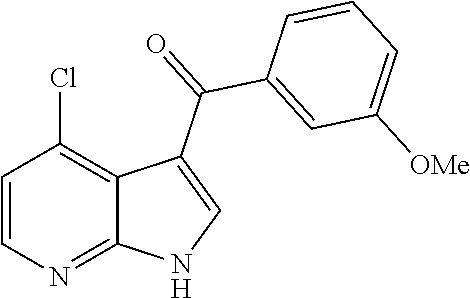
C1=CN=C2C(=C1Cl)C(C(=O)C1=CC([OMe])=CC=C1)=CN2
